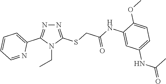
N1=C(SCC(NC2=CC(NC(=O)C)=CC=C2OC)=O)N(CC)C(C2=CC=CC=N2)=N1
